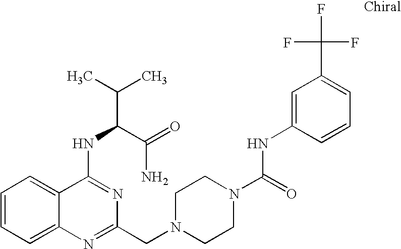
C1=CC=C2C(=C1)C(NC(C(=O)N)C(C)C)=NC(CN1CCN(C(=O)NC3=CC(C(F)(F)F)=CC=C3)CC1)=N2
